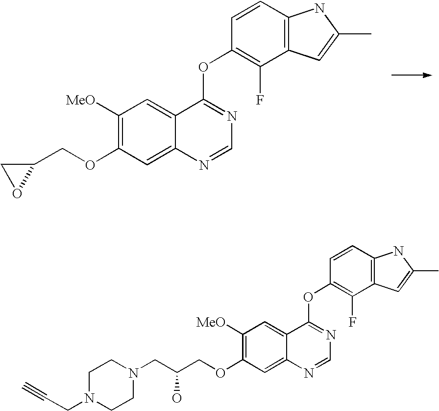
C1([MeO])=C(OCC2CO2)C=C2C(=C1)C(OC1=C(F)C3=C(C=C1)NC(C)=C3)=NC=N2.C1([MeO])=C(OCC(CN2CCN(CC#C)CC2)O)C=C2C(=C1)C(OC1=C(F)C3=C(C=C1)NC(C)=C3)=NC=N2
